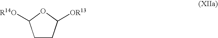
C1CC([OR13])OC1[R14O]
